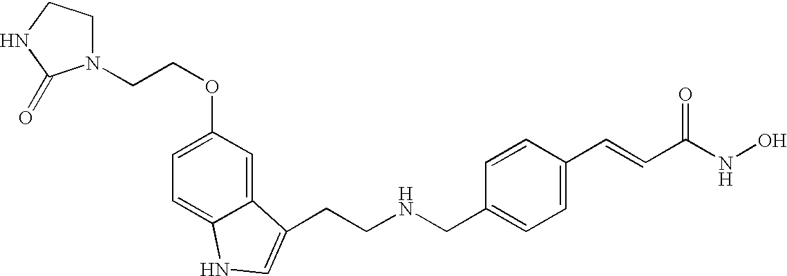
N1(CCOC2=CC=C3C(=C2)C(CCNCC2=CC=C(C=CC(=O)NO)C=C2)=CN3)CCNC1=O
